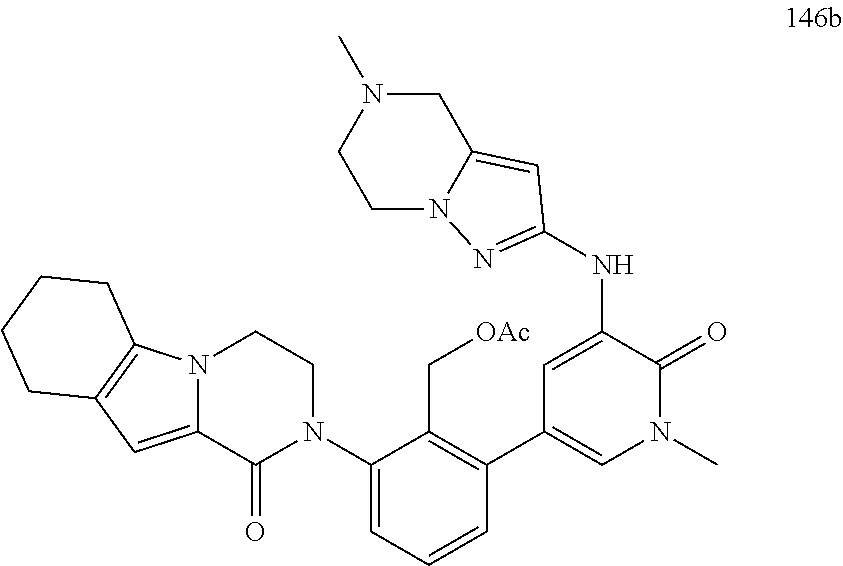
N12C(=CC3=C1CCCC3)C(=O)N(C1=CC=CC(C3=CN(C)C(=O)C(NC4=NN5CCN(C)CC5=C4)=C3)=C1C[OAc])CC2
